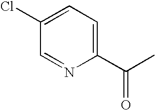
C1=C(Cl)C=NC(C(C)=O)=C1
